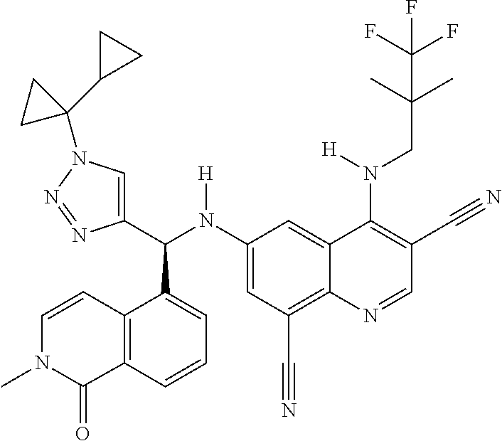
C1(N(C(C2=CN(C3(C4CC4)CC3)N=N2)C2=CC=CC3=C2C=CN(C)C3=O)[H])=CC(C#N)=C2C(=C1)C(N(CC(C)(C)C(F)(F)F)[H])=C(C#N)C=N2
